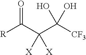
C(C(C([CF3])(O)O)([X])[X])([R])=O
